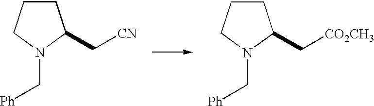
C1CCN(C[Ph])C1C[CN].C1CCN(C[Ph])C1C[CO2CH3]
